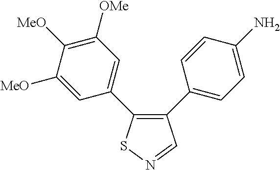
C1([MeO])=CC(C2=C(C3=CC=C(N)C=C3)C=NS2)=CC([OMe])=C1[MeO]
